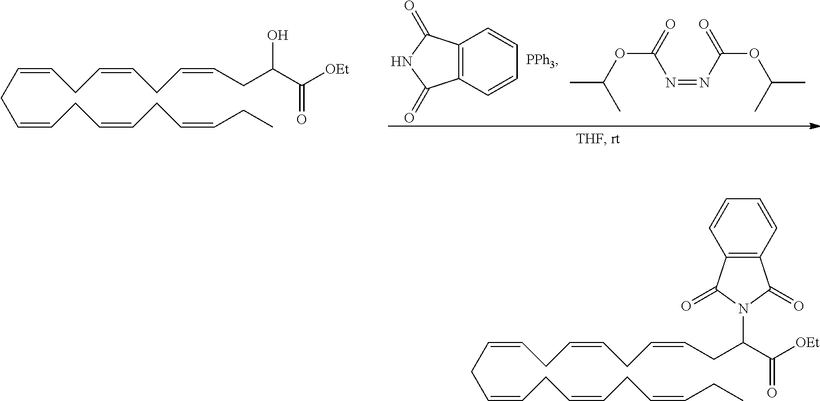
C(C=CCC=CCC=CCC)C=CCC=CCC=CCC(C([OEt])=O)N1C(=O)C2=C(C1=O)C=CC=C2.C(C=CCC=CCC=CCC)C=CCC=CCC=CCC(C([OEt])=O)O.C12=C(C=CC=C1)C(=O)NC2=O.[PPh3].N(=NC(=O)OC(C)C)C(OC(C)C)=O
